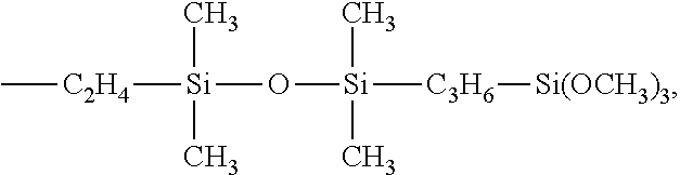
[C2H4]([Si](O[Si]([C3H6][Si(OCH3)3])(C)C)(C)C)C
